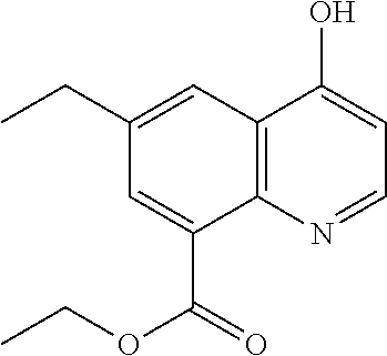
C1(CC)=CC2=C(C(C(OCC)=O)=C1)N=CC=C2O
